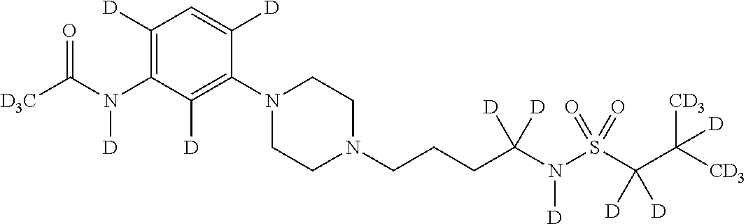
C1([D])=C(N(C([D3C])=O)[D])C([D])=C(N2CCN(CCCC(N(S(C(C([CD3])([CD3])[D])([D])[D])(=O)=O)[D])([D])[D])CC2)C([D])=C1
